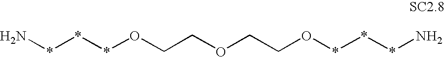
N***OCCOCCO***N
